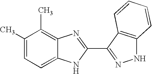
C1(C)=CC=C2C(=C1C)N=C(C1=NNC3=C1C=CC=C3)N2
